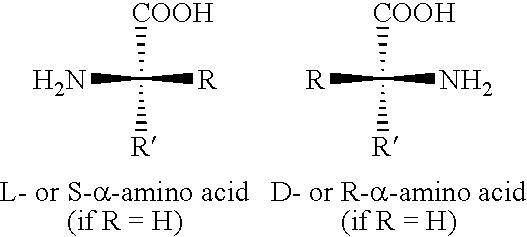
C(N)([R])([COOH])[R].C([R])(N)([COOH])[R]
